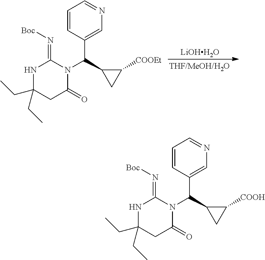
[LiOHH2O].C1=CC(C(C2CC2[COOEt])N2C(=N[Boc])NC(CC)(CC)CC2=O)=CN=C1.C1=CC(C(C2CC2[COOH])N2C(=N[Boc])NC(CC)(CC)CC2=O)=CN=C1
